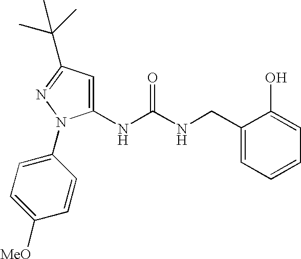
C1(NC(NCC2=CC=CC=C2O)=O)=CC(C(C)(C)C)=NN1C1=CC=C([MeO])C=C1
